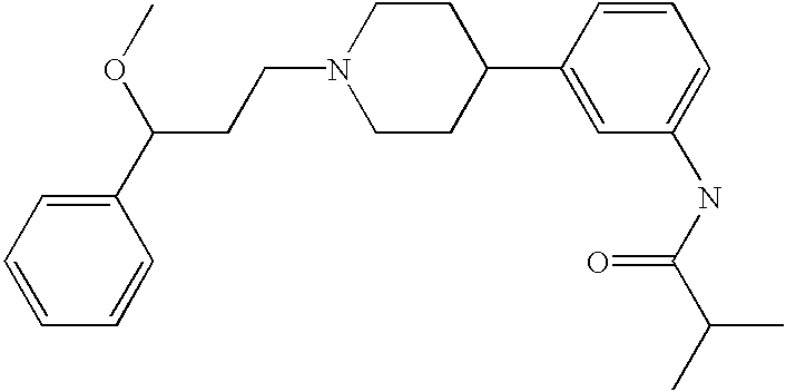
C1(C(OC)CCN2CCC(C3=CC(NC(C(C)C)=O)=CC=C3)CC2)=CC=CC=C1
